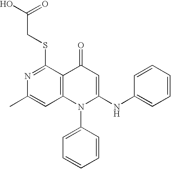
C12=C(C(SCC(O)=O)=NC(C)=C1)C(=O)C=C(NC1=CC=CC=C1)N2C1=CC=CC=C1
